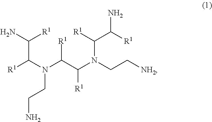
NC([R1])C(N(CCN)C(C(N(CC[NH2])C([R1])C([R1])N)[R1])[R1])[R1]
